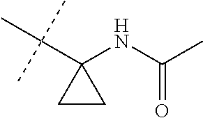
C1(NC(C)=O)(C(C)(C)C)CC1
